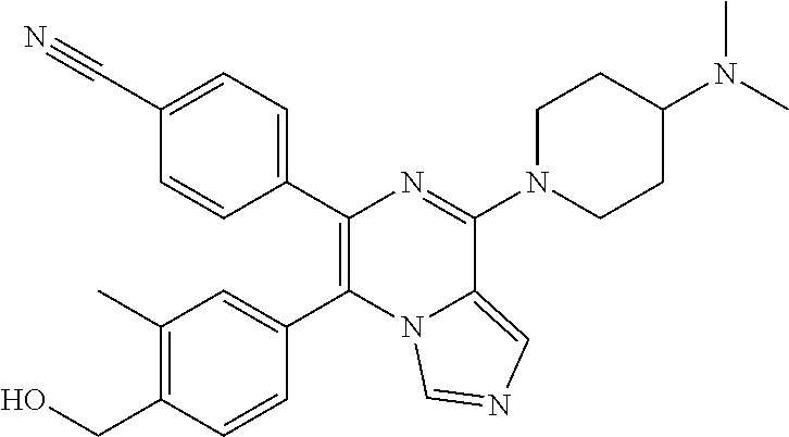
C1(C2=C(C3=CC(C)=C(CO)C=C3)N3C(=CN=C3)C(N3CCC(N(C)C)CC3)=N2)=CC=C(C#N)C=C1
